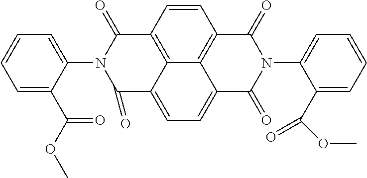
C1=CC=C(C(OC)=O)C(N2C(=O)C3=C4C(=CC=C5C4=C(C=C3)C(=O)N(C3=CC=CC=C3C(OC)=O)C5=O)C2=O)=C1
